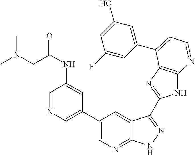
C1(C2=CN=CC(NC(CN(C)C)=O)=C2)=CN=C2C(=C1)C(C1=NC3=C(N1)N=CC=C3C1=CC(O)=CC(F)=C1)=NN2
